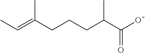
CC=C(CCCC(C(O)=O)C)C
